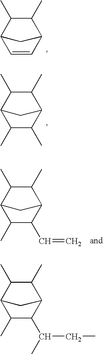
C1=CC2C(C)C(C)C1C2.C1(C)C(C)C2C(C)C(C)C1C2.C1(C)C(C=C)C2C(C)C(C)C1C2.C1(C)C(C(CC)C)C2C(C)C(C)C1C2
